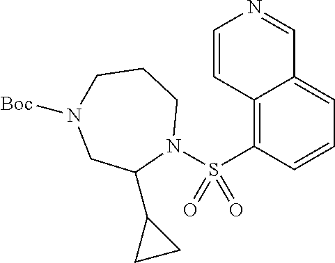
C12=C(S(N3CCCN([Boc])CC3C3CC3)(=O)=O)C=CC=C1C=NC=C2
